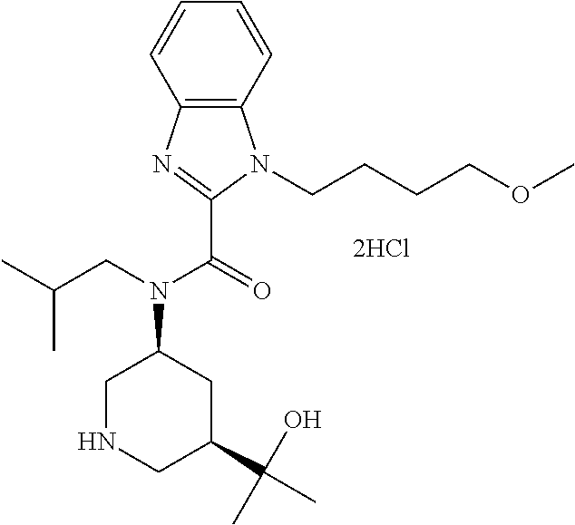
C1=CC2=C(C=C1)N(CCCCOC)C(C(=O)N(CC(C)C)C1CNCC(C(C)(O)C)C1)=N2
